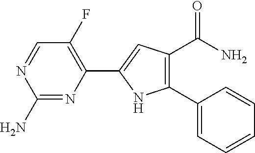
C1(N)=NC(C2=CC(C(=O)N)=C(C3=CC=CC=C3)N2)=C(F)C=N1
